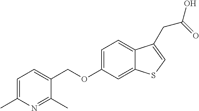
C12=CC(OCC3=CC=C(C)N=C3C)=CC=C1C(CC(O)=O)=CS2
